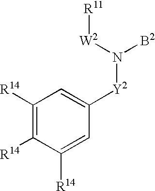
C1([Y2]N([B2])[W2][R11])=CC([R14])=C([R14])C([R14])=C1
